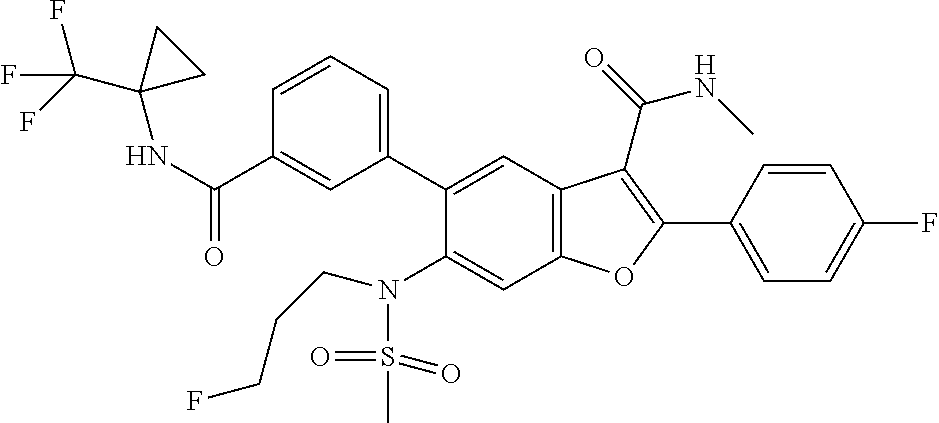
C1=CC(C2=C(C(=O)NC)C3=C(C=C(N(S(C)(=O)=O)CCCF)C(C4=CC=CC(C(NC5(C(F)(F)F)CC5)=O)=C4)=C3)O2)=CC=C1F
